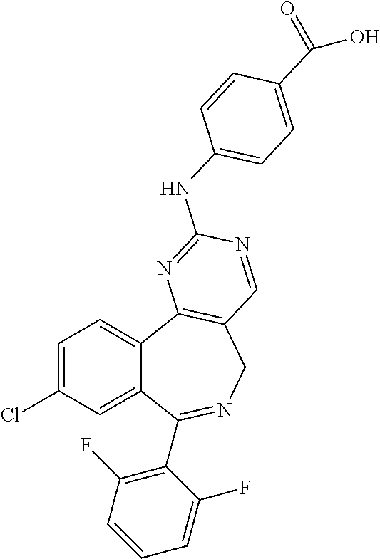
C1=C(Cl)C=C2C(=C1)C1=C(CN=C2C2=C(F)C=CC=C2F)C=NC(NC2=CC=C(C(O)=O)C=C2)=N1
